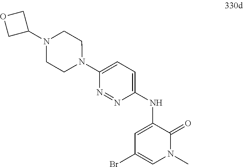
BrC1=CN(C)C(=O)C(NC2=CC=C(N3CCN(C4COC4)CC3)N=N2)=C1
